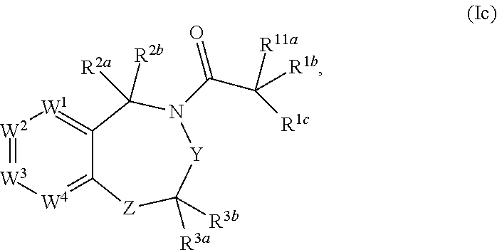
[W2]1=[W3][W4]=C2C(=[W1]1)C([R2a])([R2b])N(C(C([R1b])([R1c])[R11a])=O)[Y]C([R3a])([R3b])[Z]2
